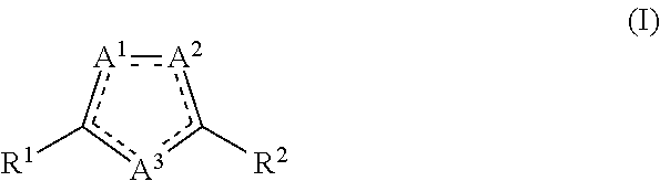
[A2]1:[A1]c([R1])[A3]c1[R2]
